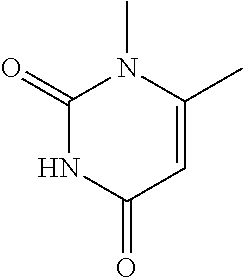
C1(C)=CC(=O)NC(=O)N1C
